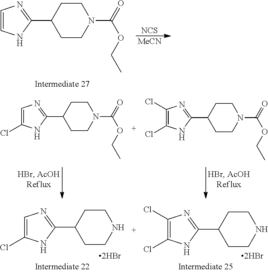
C1=C(Cl)NC(C2CCNCC2)=N1.C1(Cl)=C(Cl)NC(C2CCNCC2)=N1.C1=C(Cl)NC(C2CCN(C(=O)OCC)CC2)=N1.C1(Cl)=C(Cl)NC(C2CCN(C(=O)OCC)CC2)=N1.[MeCN].[NCS].C1=CNC(C2CCN(C(=O)OCC)CC2)=N1
